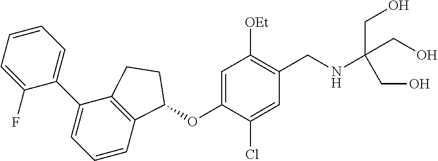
C1(F)=CC=CC=C1C1=CC=CC2=C1CCC2OC1=CC([OEt])=C(CNC(CO)(CO)CO)C=C1Cl
